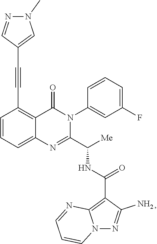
C1=CC=C2C(=C1C#CC1=CN(C)N=C1)C(=O)N(C1=CC(F)=CC=C1)C(C([Me])NC(=O)C1=C3N(N=C1N)C=CC=N3)=N2
